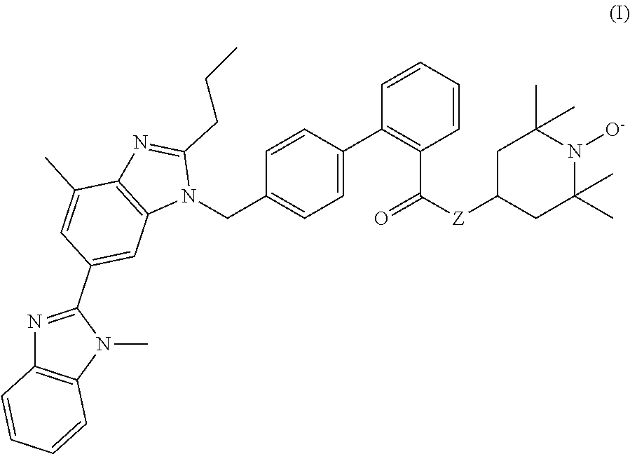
C1=CC(C2=C(C(=O)[Z]C3CC(C)(C)N([O-])C(C)(C)C3)C=CC=C2)=CC=C1CN1C(CCC)=NC2=C1C=C(C1=NC3=C(N1C)C=CC=C3)C=C2C
